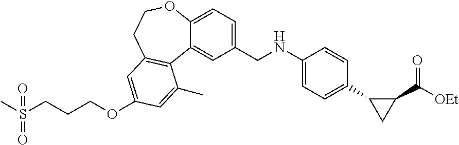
CS(CCCOC1=CC2=C(C3=CC(CNC4=CC=C(C5CC5C([OEt])=O)C=C4)=CC=C3OCC2)C(C)=C1)(=O)=O
